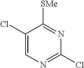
C1(Cl)=CN=C(Cl)N=C1[SMe]
